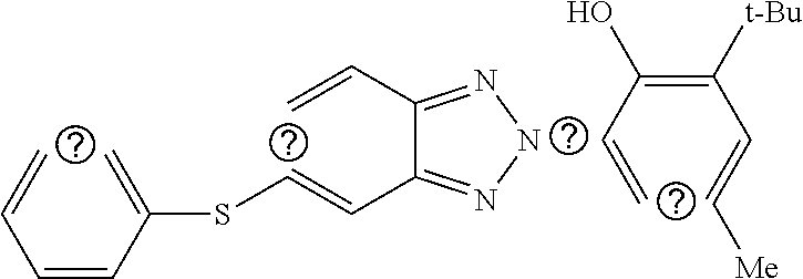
C(=C)C(=C(C=C[Me])[t-Bu])O.C(=CC(=C)SC=CC1=NNN=C1C=C)C=C
